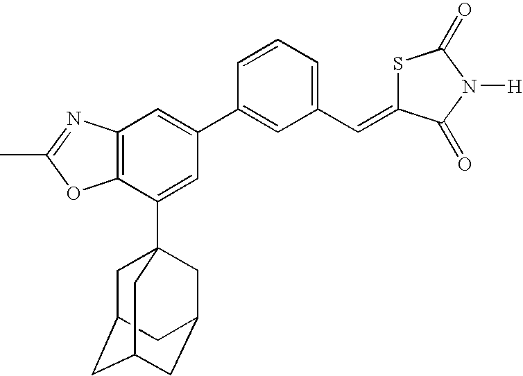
CC1=NC2=C(O1)C(C13CC4CC(CC(C1)C4)C3)=CC(C1=CC(C=C3SC(=O)N([H])C3=O)=CC=C1)=C2
